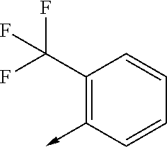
C1(C(F)(F)F)=C(->C)C=CC=C1
